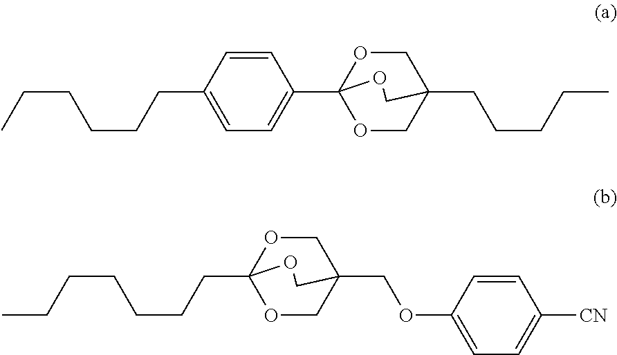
C1(CCCCCC)=CC=C(C23OCC(CCCCC)(CO2)CO3)C=C1.C(CCCCCC)C12OCC(COC3=CC=C([CN])C=C3)(CO1)CO2
